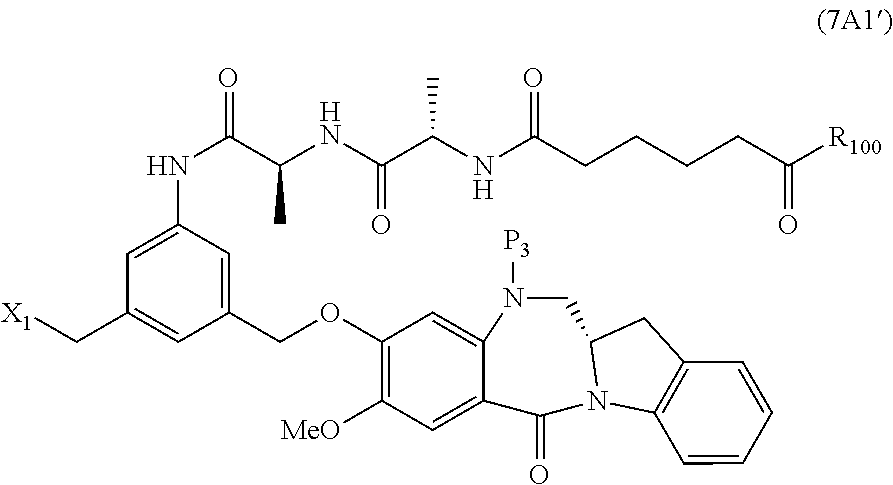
C(C1=CC(COC2=C([MeO])C=C3C(=C2)N([P3])CC2N(C3=O)C3=C(C2)C=CC=C3)=CC(NC(C(NC(C(NC(CCCCC([R100])=O)=O)C)=O)C)=O)=C1)[X1]
